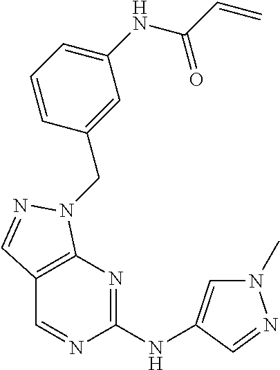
N1(C)C=C(NC2=NC3=C(C=N2)C=NN3CC2=CC(NC(C=C)=O)=CC=C2)C=N1
